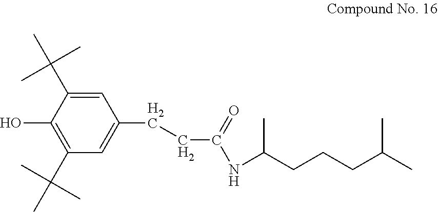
C1(C(C)(C)C)=C(O)C(C(C)(C)C)=CC(CCC(NC(CCCC(C)C)C)=O)=C1
